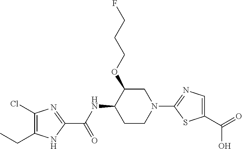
C1CN(C2=NC=C(C(O)=O)S2)CC(OCCCF)C1NC(C1=NC(Cl)=C(CC)N1)=O
